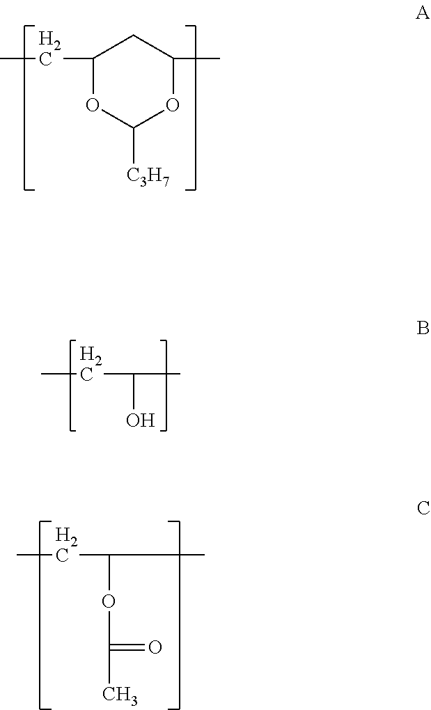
C1C(CC)OC([C3H7])OC1C.CCC(C)O.CCC(C)OC(C)=O
